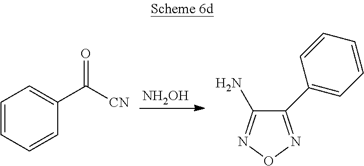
[NH2OH].C1=CC=CC(C([CN])=O)=C1.C1(C2=CC=CC=C2)=NON=C1N
